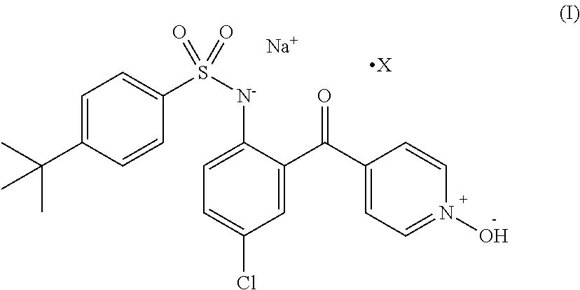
C1=C(C(C)(C)C)C=CC(S([N-]C2=CC=C(Cl)C=C2C(C2=CC=N(O)C=C2)=O)(=O)=O)=C1.[Na].[X]
